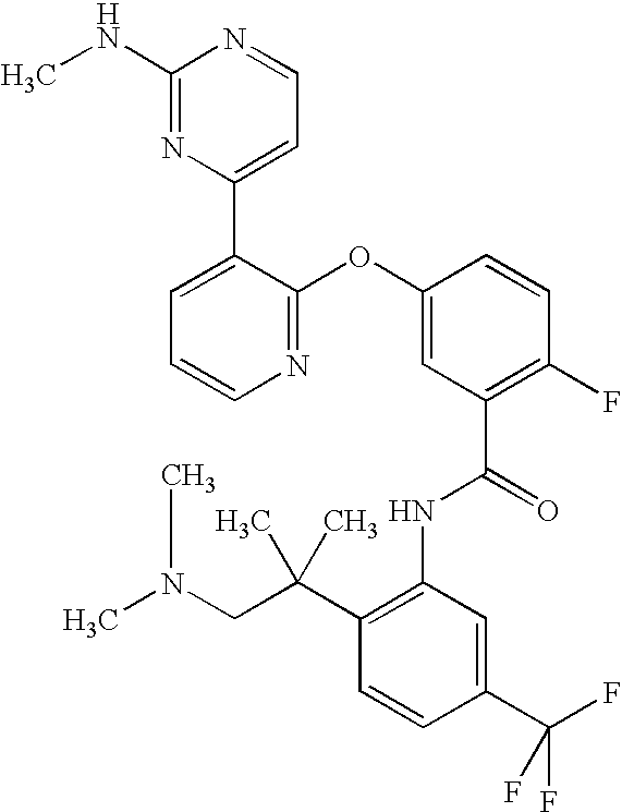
N1=C(OC2=CC(C(=O)NC3=C(C(CN(C)C)(C)C)C=CC(C(F)(F)F)=C3)=C(F)C=C2)C(C2=CC=NC(NC)=N2)=CC=C1
